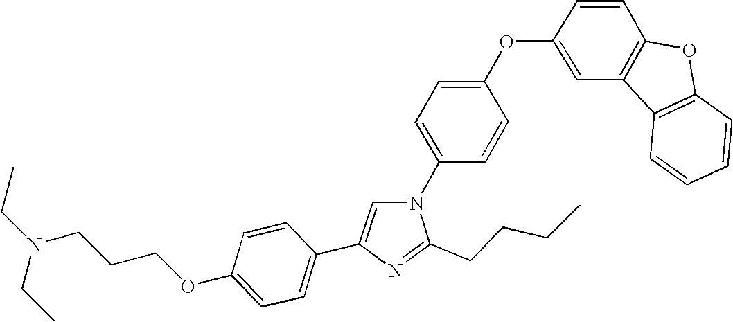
N1(C2=CC=C(OC3=CC4=C(C=C3)OC3=C4C=CC=C3)C=C2)C=C(C2=CC=C(OCCCN(CC)CC)C=C2)N=C1CCCC
